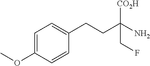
C1=CC(OC)=CC=C1CCC(N)([CO2H])CF
